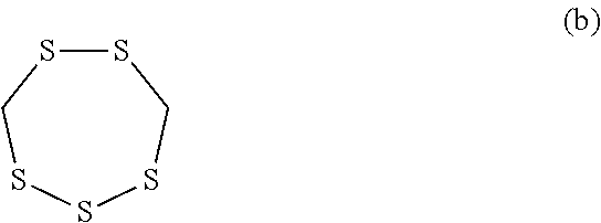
S1SCSSSC1
